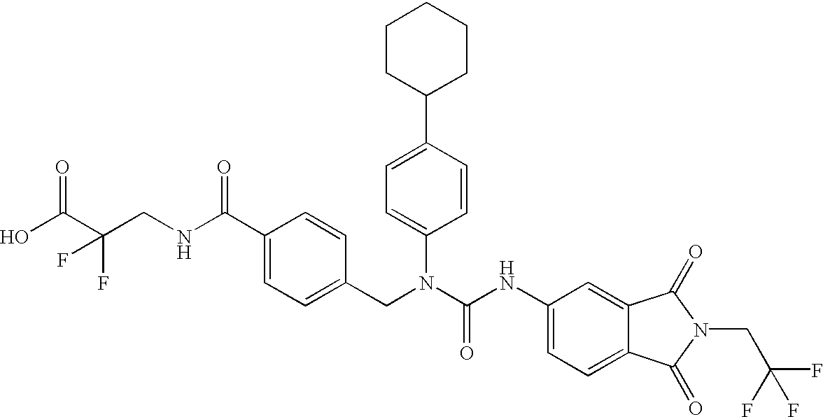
OC(C(CNC(C1=CC=C(CN(C(NC2=CC=C3C(=C2)C(=O)N(CC(F)(F)F)C3=O)=O)C2=CC=C(C3CCCCC3)C=C2)C=C1)=O)(F)F)=O
